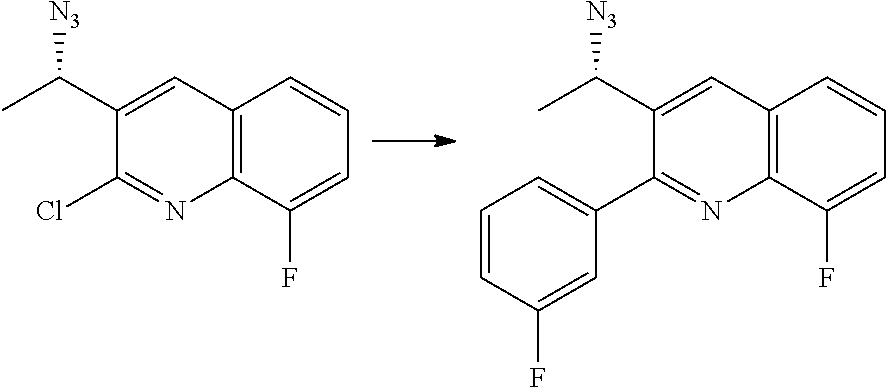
CC(C1=CC2=C(N=C1Cl)C(F)=CC=C2)[N3].CC(C1=CC2=C(N=C1C1=CC=CC(F)=C1)C(F)=CC=C2)[N3]
